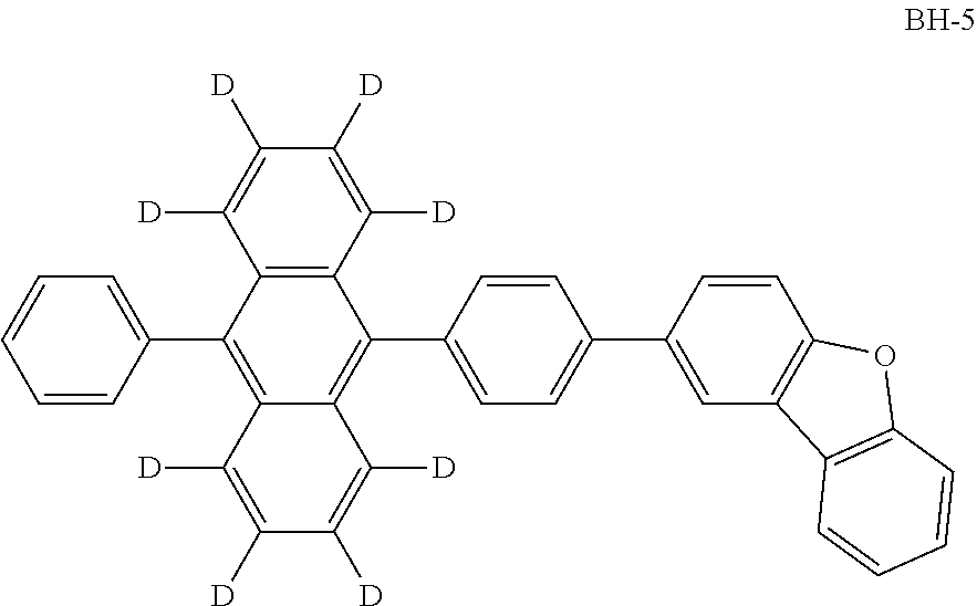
C1=CC(C2=C3C(=C(C4=CC=C(C5=CC6=C(C=C5)OC5=C6C=CC=C5)C=C4)C4=C2C([D])=C([D])C([D])=C4[D])C([D])=C([D])C([D])=C3[D])=CC=C1
